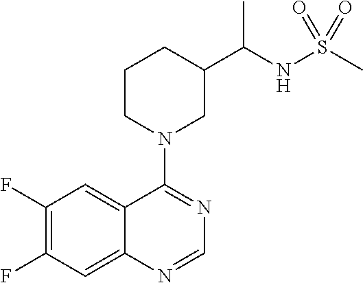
C1(F)=C(F)C=C2C(=C1)C(N1CC(C(NS(C)(=O)=O)C)CCC1)=NC=N2
